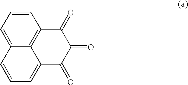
C12=CC=CC3=C1C(=CC=C2)C(=O)C(=O)C3=O
